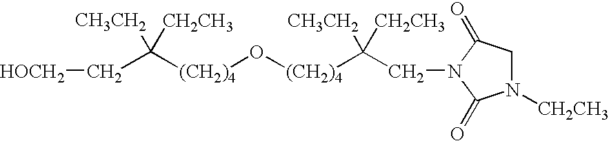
[(CH2)4](C([CH3CH2])([CH2CH3])C[HOCH2])O[(CH2)4]C([CH3CH2])([CH2CH3])CN1C(=O)CN([CH2CH3])C1=O
